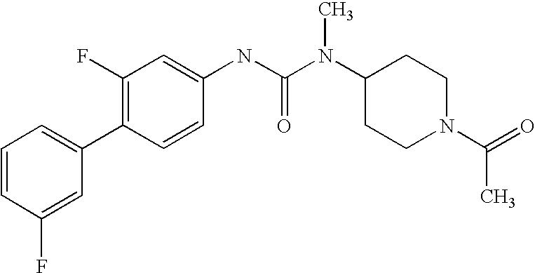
C1=CC(F)=CC(C2=C(F)C=C(NC(N(C3CCN(C(=O)C)CC3)C)=O)C=C2)=C1
